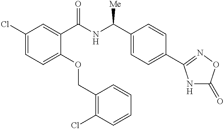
C1(Cl)=CC=C(OCC2=C(Cl)C=CC=C2)C(C(NC(C2=CC=C(C3=NOC(=O)N3)C=C2)[Me])=O)=C1
